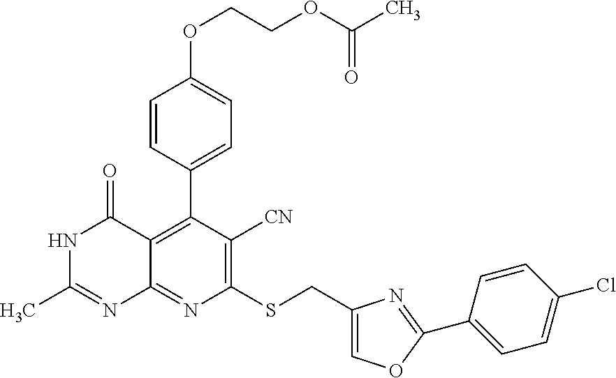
C1(CSC2=C([CN])C(C3=CC=C(OCCOC(C)=O)C=C3)=C3C(=N2)N=C(C)NC3=O)=COC(C2=CC=C(Cl)C=C2)=N1
